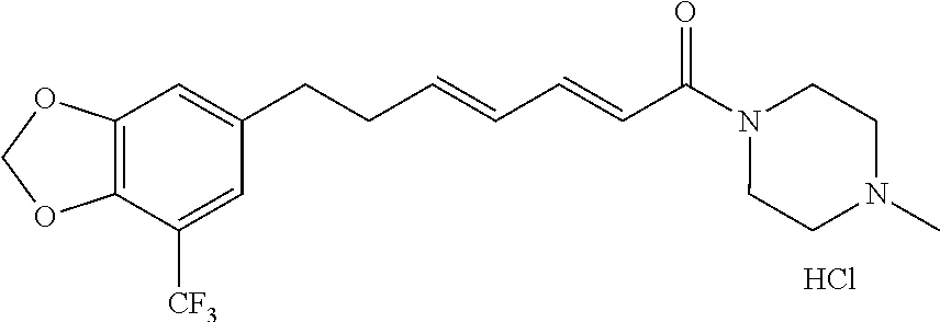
C1=C([CF3])C2=C(C=C1CCC=CC=CC(N1CCN(C)CC1)=O)OCO2.Cl
